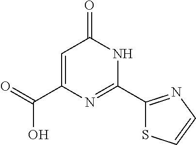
C1=C(C(=O)O)N=C(C2=NC=CS2)NC1=O
